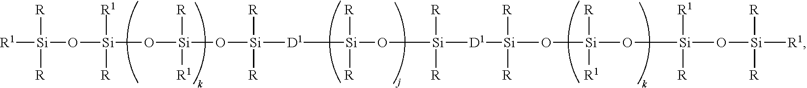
[R1][Si](O[Si]([R1])([R])O[Si]([R1])([R])O[Si]([R])([R])[D1][Si]([R])([R])O[Si]([R])([R])[D1][Si]([R])([R])O[Si]([R])([R1])O[Si]([R])([R1])O[Si]([R])([R])[R1])([R])[R]
